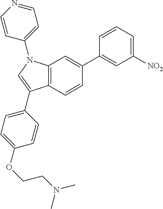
C12=C(C=CC(C3=CC([NO2])=CC=C3)=C1)C(C1=CC=C(OCCN(C)C)C=C1)=CN2C1=CC=NC=C1
